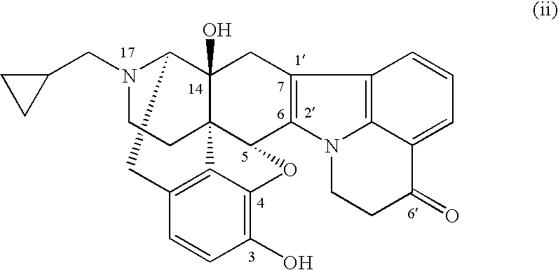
N1(CC2CC2)C2C3(O)C4(C(C5=C(C3)C3=C6N5CCC(=O)C6=CC=C3)OC3=C(O)C=CC(=C43)C2)CC1
